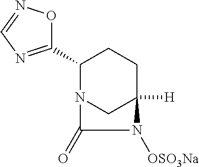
C1C2([H])CN(C(C3=NC=NO3)C1)C(=O)N2[OSO3Na]
